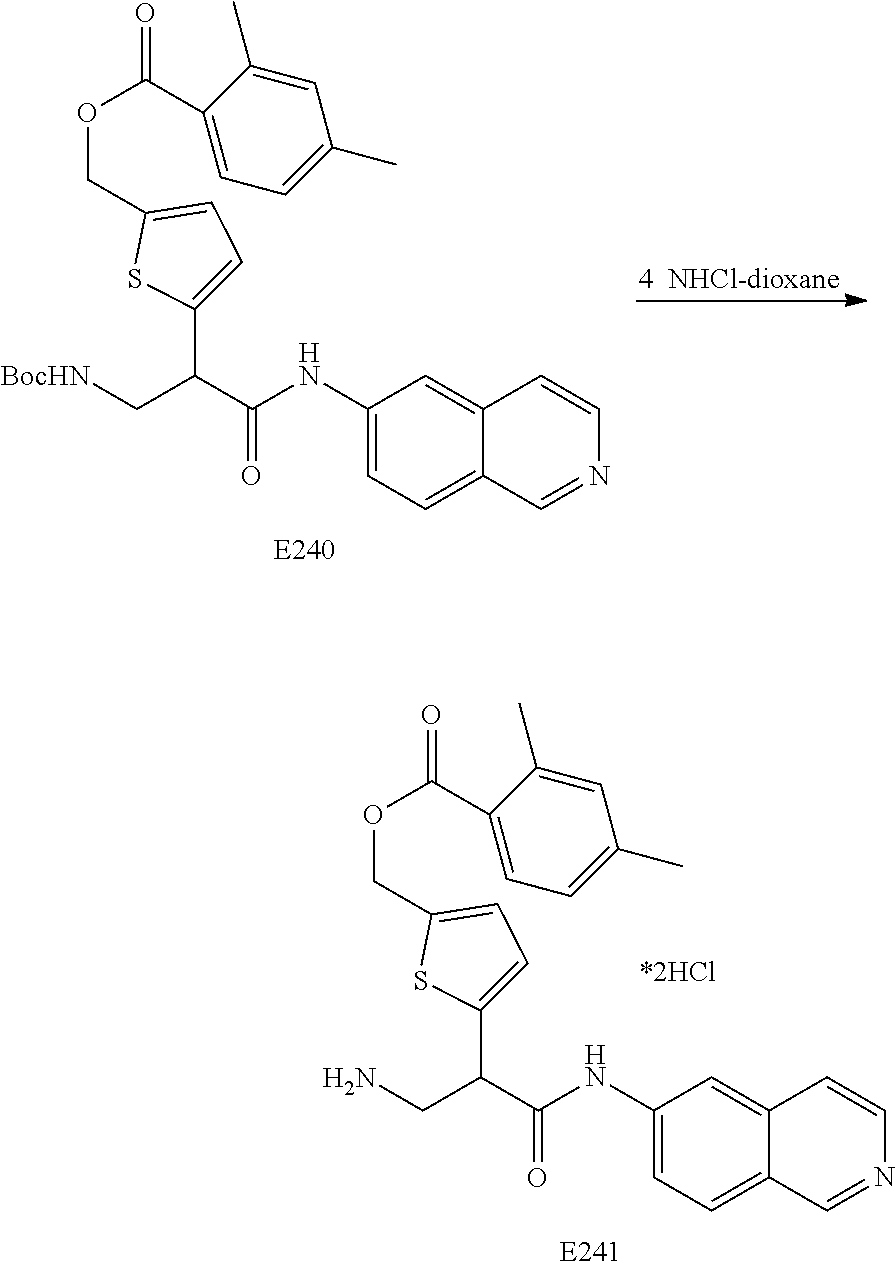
C1(NC(C(C[BocHN])C2=CC=C(COC(C3=CC=C(C)C=C3C)=O)S2)=O)=CC=C2C(=C1)C=CN=C2.C1(NC(C(CN)C2=CC=C(COC(C3=CC=C(C)C=C3C)=O)S2)=O)=CC=C2C(=C1)C=CN=C2
